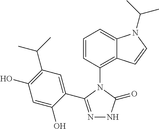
C1=CC(N2C(C3=CC(C(C)C)=C(O)C=C3O)=NNC2=O)=C2C(=C1)N(C(C)C)C=C2
